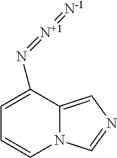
C1=C(N=[N+]=[N-])C2=CN=CN2C=C1
